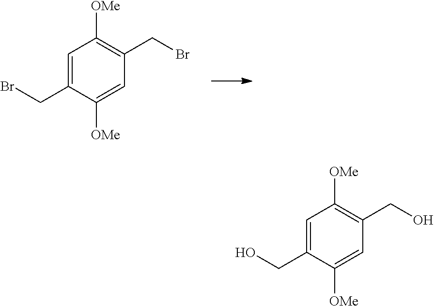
C1=C(CBr)C([OMe])=CC(CBr)=C1[OMe].C1=C(CO)C([OMe])=CC(CO)=C1[OMe]
